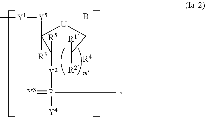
C1([Y2]P(=[Y3])([Y4])C)([R5])C([R3])([Y5][Y1]C)[U]C([R4])(B)C1([R2])[R1]
